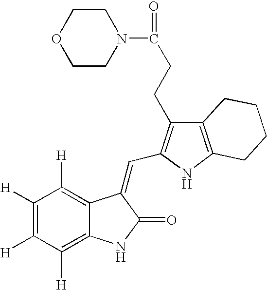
C1([H])=C([H])C([H])=C2C(=C1[H])C(=CC1=C(CCC(N3CCOCC3)=O)C3=C(N1)CCCC3)C(=O)N2
